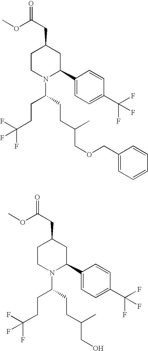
O(C(=O)CC1CCN(C(CCC(C)COCC2=CC=CC=C2)CCC(F)(F)F)C(C2=CC=C(C(F)(F)F)C=C2)C1)C.O(C(=O)CC1CCN(C(CCC(C)CO)CCC(F)(F)F)C(C2=CC=C(C(F)(F)F)C=C2)C1)C
